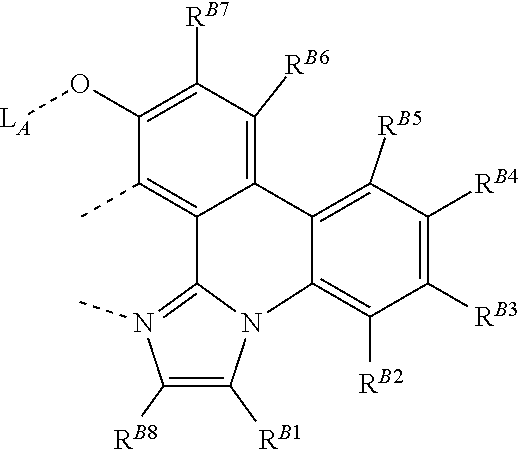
N12C([RB1])=C([RB8])N(C)=C1C1=C(C)C(O[LA])=C([RB7])C([RB6])=C1C1=C([RB5])C([RB4])=C([RB3])C([RB2])=C21
